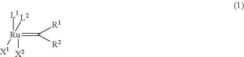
[Ru]([L1])(=C([R1])[R2])([X1])([L2])[X2]
